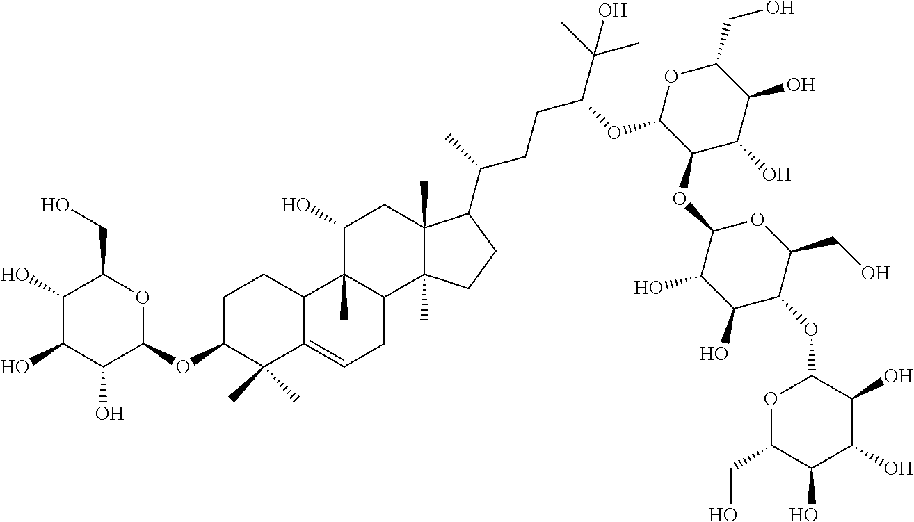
C1C(OC2OC(CO)C(O)C(O)C2O)C(C)(C)C2=CCC3C(C)(C2C1)C(O)CC1(C)C3(C)CCC1C(CCC(C(C)(C)O)OC1C(OC2C(O)C(O)C(OC3OC(CO)C(O)C(O)C3O)C(CO)O2)C(O)C(O)C(CO)O1)C
